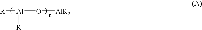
[R][Al](O[AlR2])[R]
